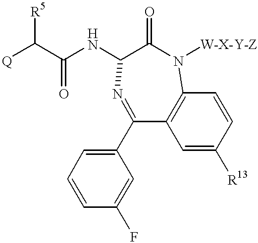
C1(C2=CC=CC(F)=C2)=NC(NC(=O)C([R5])[Q])C(=O)N([W-X-Y-Z])C2=C1C=C([R13])C=C2
